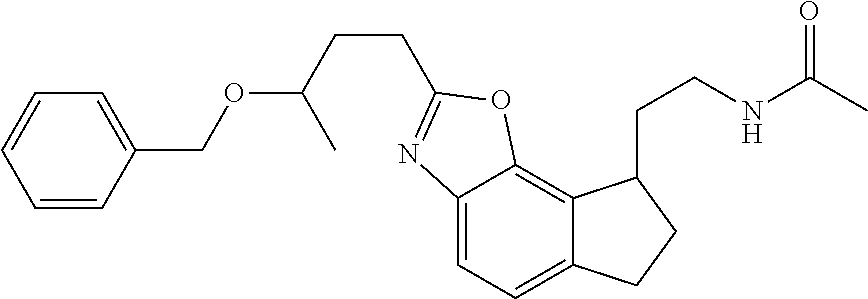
C12=CC=C3C(=C1OC(CCC(OCC1=CC=CC=C1)C)=N2)C(CCNC(C)=O)CC3
